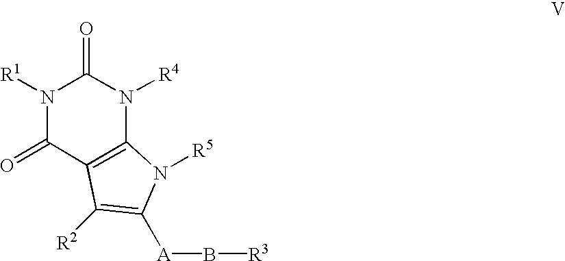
N1([R1])C(=O)C2=C(N([R4])C1=O)N([R5])C([A]B[R3])=C2[R2]
